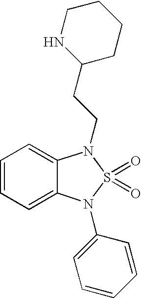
C1=CC=C2C(=C1)N(CCC1CCCCN1)S(=O)(=O)N2C1=CC=CC=C1
